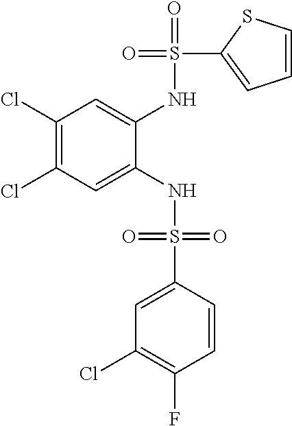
C1(Cl)=C(Cl)C=C(NS(=O)(=O)C2=CC(Cl)=C(F)C=C2)C(NS(=O)(C2=CC=CS2)=O)=C1
